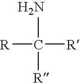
[R]C([R])([R])N
